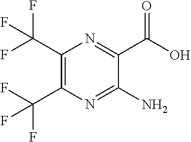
C1(C(F)(F)F)=C(C(F)(F)F)N=C(N)C(C(O)=O)=N1
